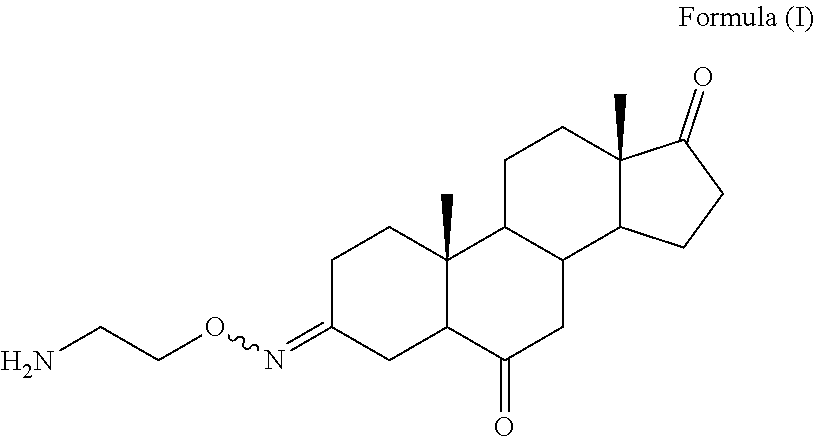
C1C(=NOCCN)CC2C(C)(C1)C1C(CC2=O)C2C(C)(CC1)C(=O)CC2
